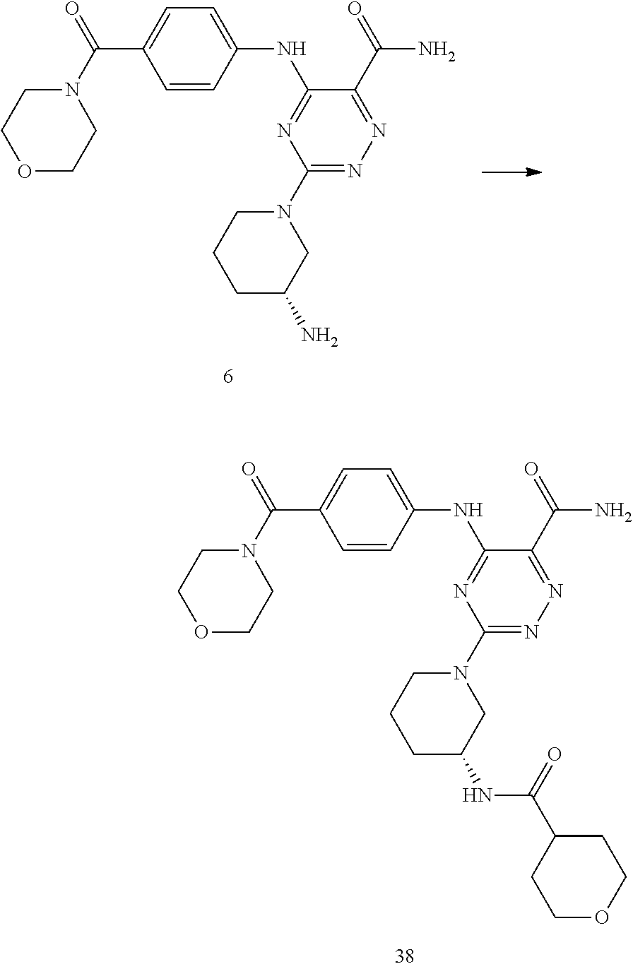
C1=CC(NC2=NC(N3CCCC(NC(C4CCOCC4)=O)C3)=NN=C2C(=O)N)=CC=C1C(N1CCOCC1)=O.C1=CC(NC2=NC(N3CCCC(N)C3)=NN=C2C(=O)N)=CC=C1C(N1CCOCC1)=O
